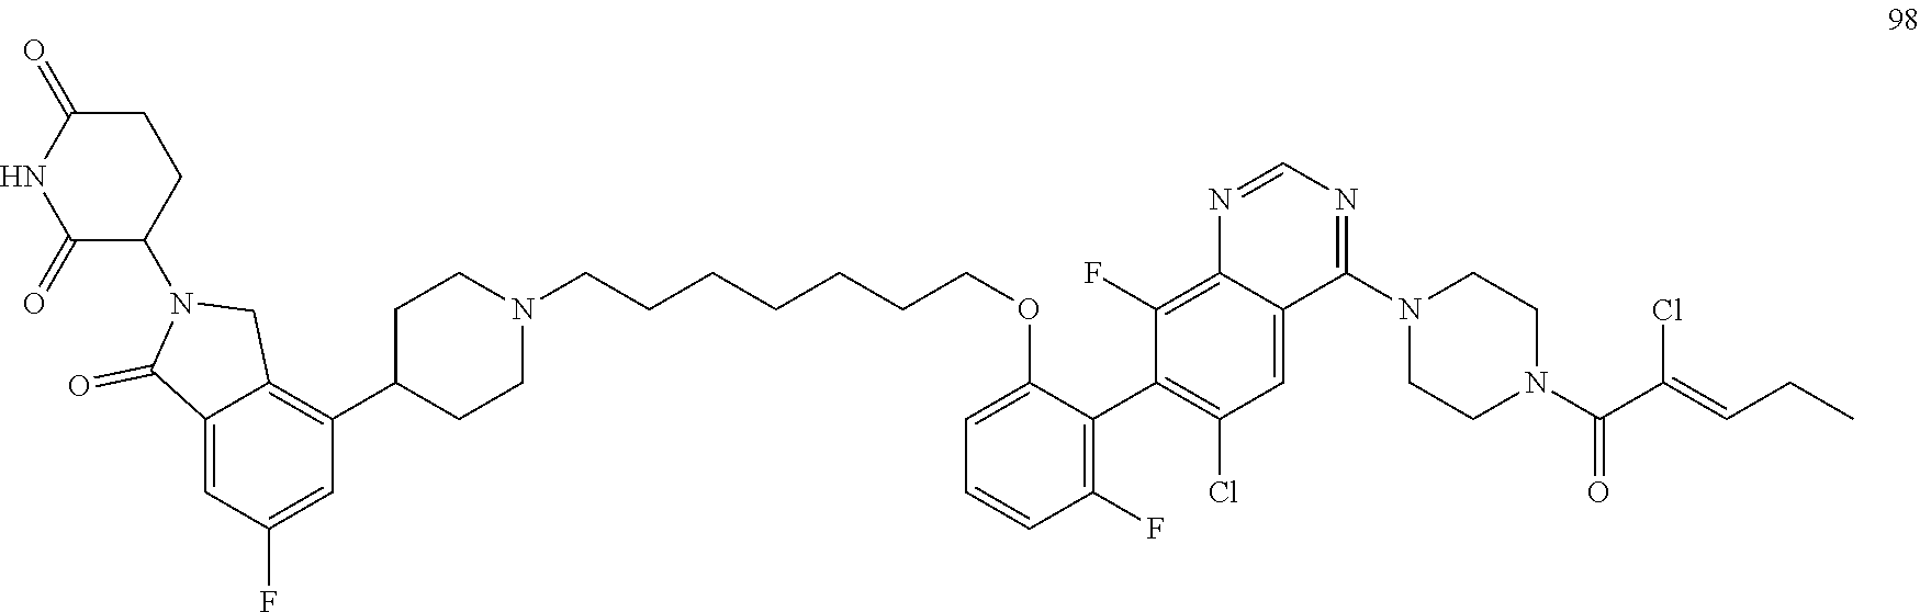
C1=C2C(=O)N(C3C(=O)NC(=O)CC3)CC2=C(C2CCN(CCCCCCCOC3=CC=CC(F)=C3C3=C(Cl)C=C4C(=C3F)N=CN=C4N3CCN(C(C(=CCC)Cl)=O)CC3)CC2)C=C1F
